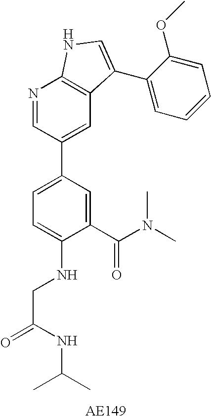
C1(C(N(C)C)=O)=CC(C2=CC3=C(N=C2)NC=C3C2=CC=CC=C2OC)=CC=C1NCC(=O)NC(C)C
